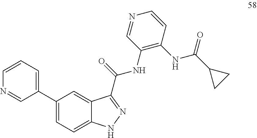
C1=CN=CC(C2=CC=C3C(=C2)C(C(NC2=C(NC(C4CC4)=O)C=CN=C2)=O)=NN3)=C1
